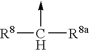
[R8]C([R8a])->C
